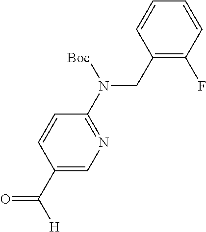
C1(CN(C2=NC=C(C([H])=O)C=C2)[Boc])=C(F)C=CC=C1
